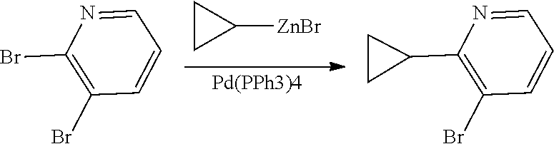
C1CC1[ZnBr].C1(Br)=C(Br)N=CC=C1.C1(Br)=C(C2CC2)N=CC=C1
